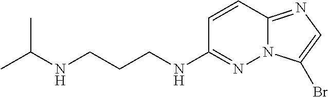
C1=CC2=NC=C(Br)N2N=C1NCCCNC(C)C
